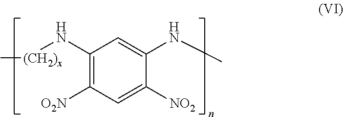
C1(N[(CH2)x]C)=C([O2N])C=C([NO2])C(NC)=C1
